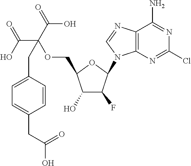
C12=C(N=CN1C1C(F)C(O)C(COC(C(O)=O)(C(=O)O)CC3=CC=C(CC(=O)O)C=C3)O1)C(N)=NC(Cl)=N2
